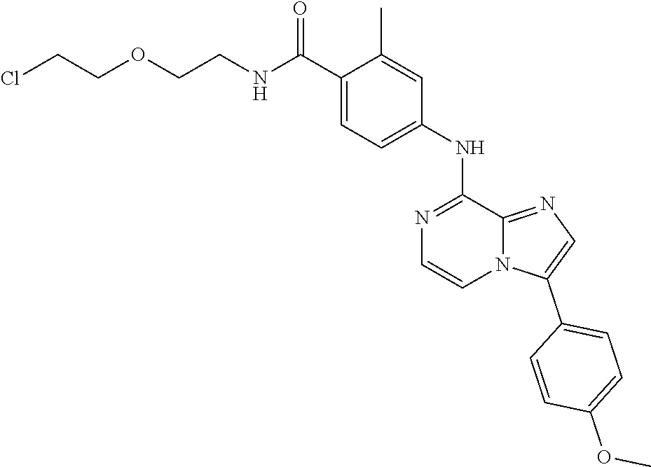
C1=C(C(NCCOCCCl)=O)C(C)=CC(NC2=NC=CN3C2=NC=C3C2=CC=C(OC)C=C2)=C1
